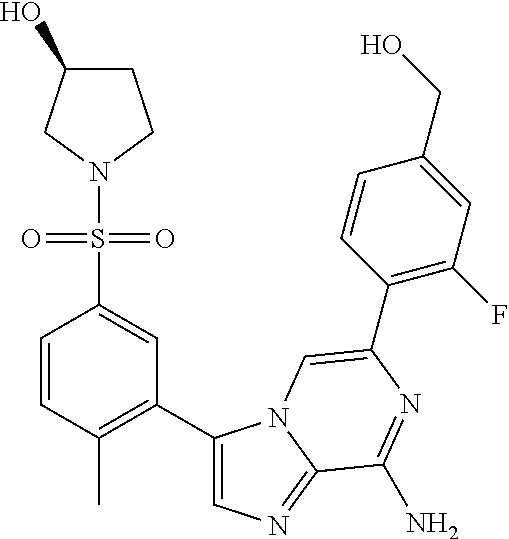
C1=CC(C)=C(C2=CN=C3N2C=C(C2=C(F)C=C(CO)C=C2)N=C3N)C=C1S(N1CCC(O)C1)(=O)=O
